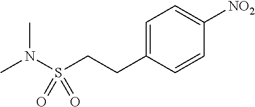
N(C)(S(CCC1=CC=C([NO2])C=C1)(=O)=O)C
